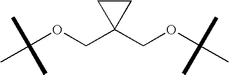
C(OCC1(COC(C)(C)C)CC1)(C)(C)C
